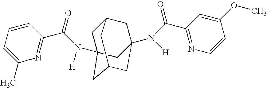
C1C2(N(C(C3=NC(C)=CC=C3)=O)[H])CC3CC(N([H])C(=O)C4=NC=CC(OC)=C4)(CC1C3)C2
